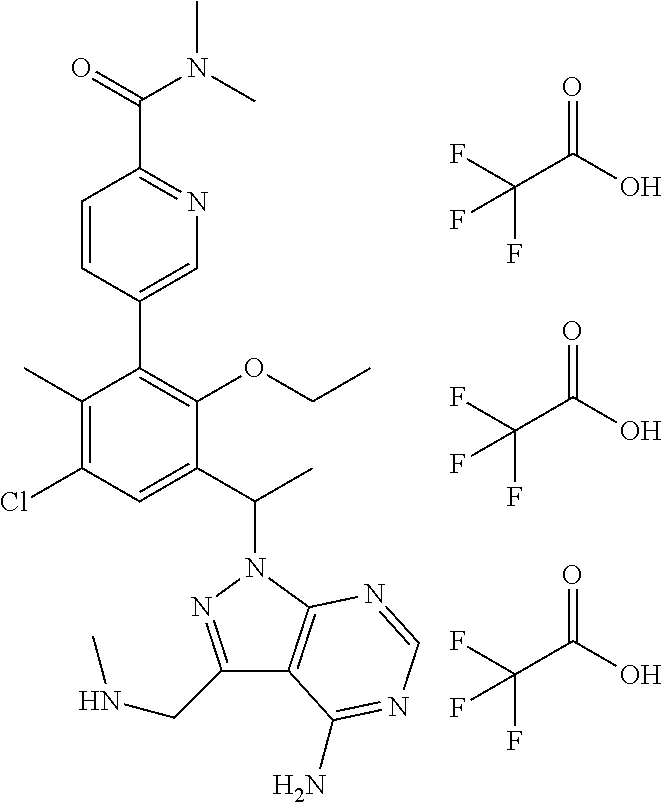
C1=CC(C2=C(OCC)C(C(C)N3N=C(CNC)C4=C3N=CN=C4N)=CC(Cl)=C2C)=CN=C1C(=O)N(C)C.FC(C(O)=O)(F)F.FC(C(O)=O)(F)F.FC(C(O)=O)(F)F
